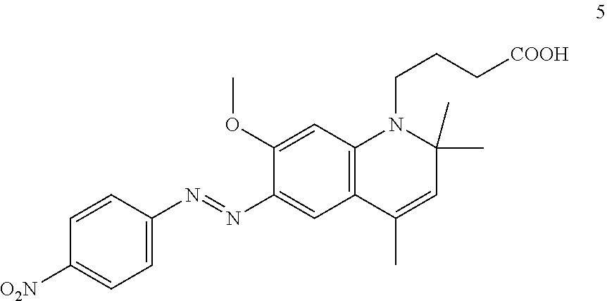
C1=C(N=NC2=CC3=C(C=C2OC)N(CCC[COOH])C(C)(C)C=C3C)C=CC([O2N])=C1
